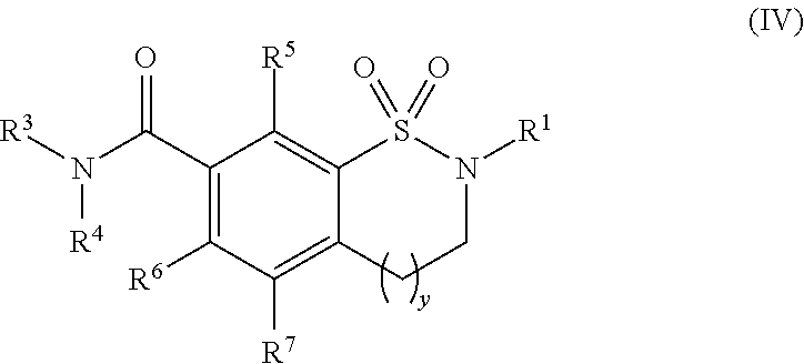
C1(C(N([R4])[R3])=O)=C([R6])C([R7])=C2C(=C1[R5])S(=O)(=O)N([R1])CC2
